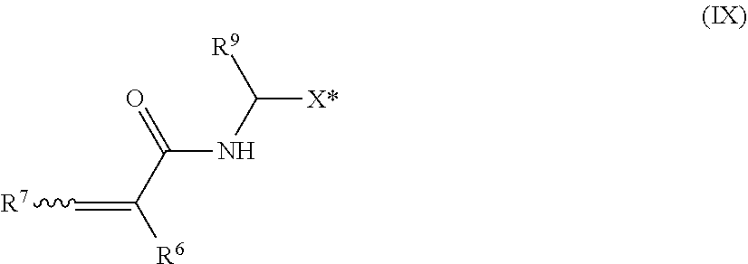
C(C([R6])=C[R7])(=O)NC([X*])[R9]
